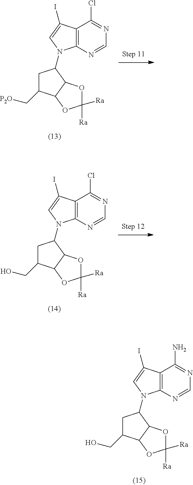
C12=C(N=CN=C1Cl)N(C1CC(C[P2O])C3C1OC([Ra])([Ra])O3)C=C2I.C12=C(N=CN=C1Cl)N(C1CC(CO)C3C1OC([Ra])([Ra])O3)C=C2I.C12=C(N=CN=C1N)N(C1CC(CO)C3C1OC([Ra])([Ra])O3)C=C2I
